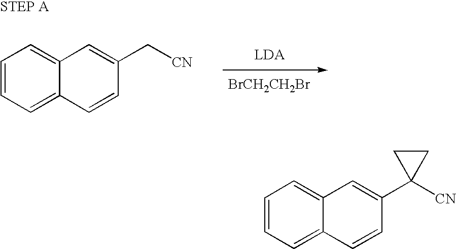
C1=CC=C2C(=C1)C=C(C1([CN])CC1)C=C2.C1=CC=C2C(=C1)C=C(C[CN])C=C2.[BrCH2CH2Br]
